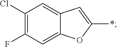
C12=CC(F)=C(Cl)C=C1C=C(*)O2
